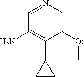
C1(C2=C(N)C=NC=C2OC)CC1
